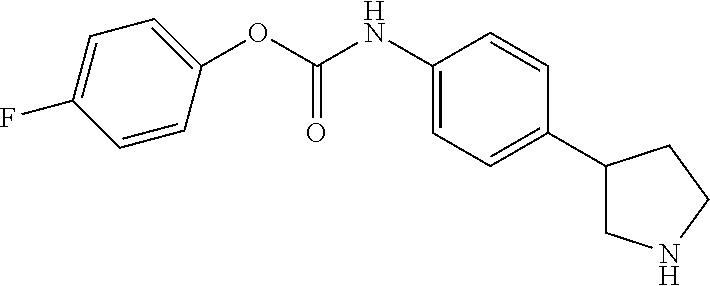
C(NC1=CC=C(C2CNCC2)C=C1)(=O)OC1=CC=C(F)C=C1
